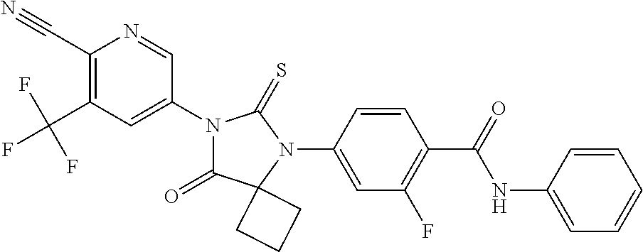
C1(C#N)=C(C(F)(F)F)C=C(N2C(=O)C3(N(C4=CC(F)=C(C(NC5=CC=CC=C5)=O)C=C4)C2=S)CCC3)C=N1
